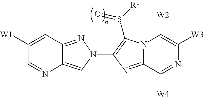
C12=CN(C3=C(S([R1])=O)N4C(=N3)C([W4])=NC([W3])=C4[W2])N=C1C=C([W1])C=N2
